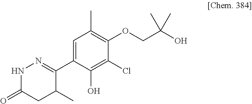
N1C(=O)CC(C)C(C2=CC(C)=C(OCC(O)(C)C)C(Cl)=C2O)=N1
